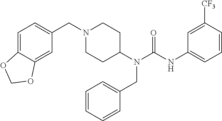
N1(CC2=CC=C3C(=C2)OCO3)CCC(N(C(NC2=CC=CC([CF3])=C2)=O)CC2=CC=CC=C2)CC1
